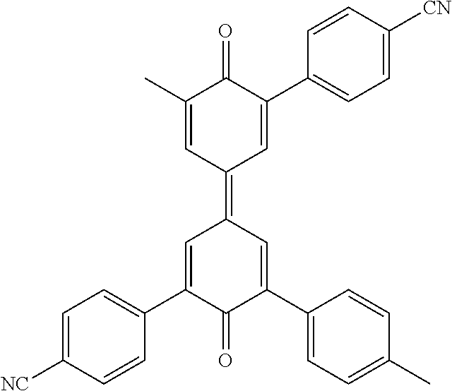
C1(C)=CC(=C2C=C(C3=CC=C([NC])C=C3)C(=O)C(C3=CC=C(C)C=C3)=C2)C=C(C2=CC=C([CN])C=C2)C1=O
